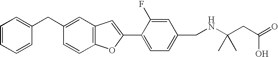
C1(C2=CC3=C(O2)C=CC(CC2=CC=CC=C2)=C3)=CC=C(CNC(CC(=O)O)(C)C)C=C1F
